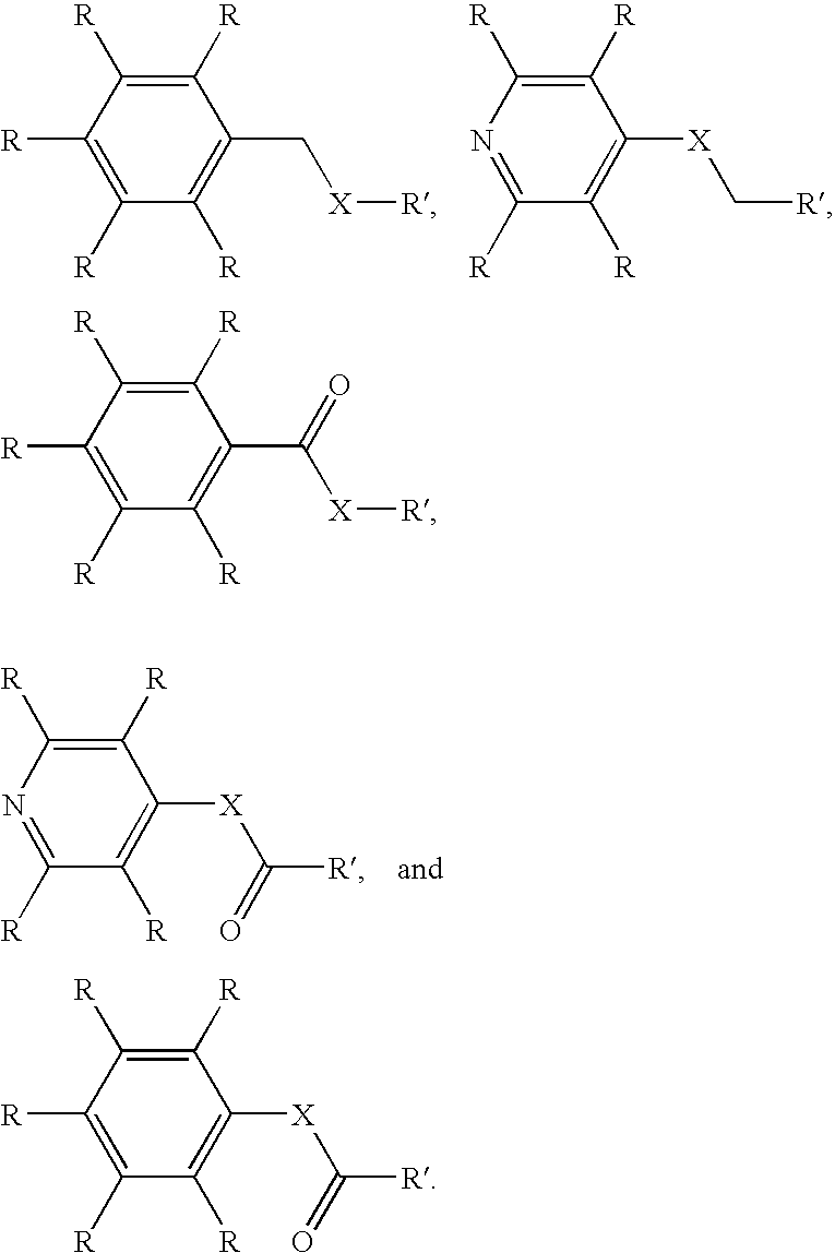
C1([R])=C([R])C([R])=C([R])C([R])=C1C[X][R].C1([R])=C([R])N=C([R])C([R])=C1[X]C[R].C1([R])=C([R])N=C([R])C([R])=C1[X]C([R])=O.C1([R])=C([R])C([R])=C([R])C([R])=C1[X]C([R])=O.C1([R])=C([R])C([R])=C([R])C([R])=C1C([X][R])=O
